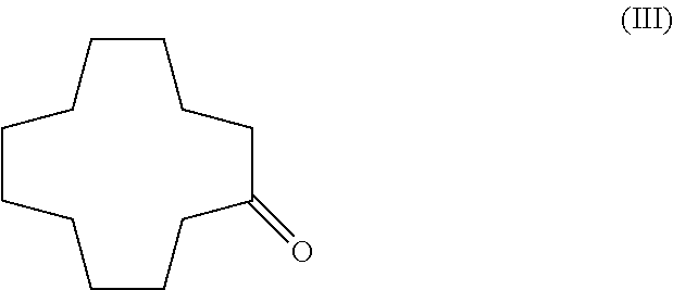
C1CCCCCC(=O)CCCCC1
